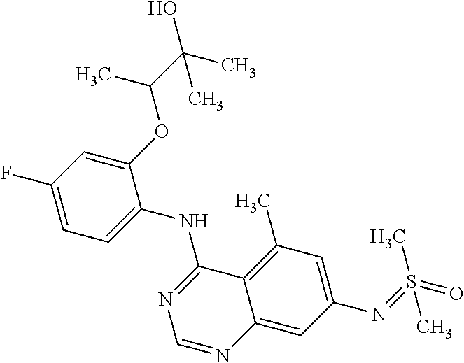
C1=C(F)C=C(OC(C)C(O)(C)C)C(NC2=NC=NC3=CC(N=S(=O)(C)C)=CC(C)=C23)=C1
